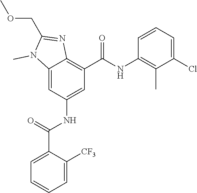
C12=CC(NC(C3=CC=CC=C3[CF3])=O)=CC(C(=O)NC3=C(C)C(Cl)=CC=C3)=C1N=C(COC)N2C
